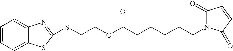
S(CCOC(CCCCCN1C(=O)C=CC1=O)=O)C1=NC2=CC=CC=C2S1
